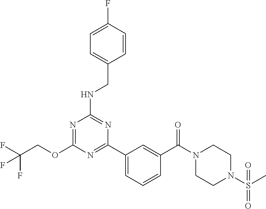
O(C1=NC(NCC2=CC=C(F)C=C2)=NC(C2=CC=CC(C(N3CCN(S(C)(=O)=O)CC3)=O)=C2)=N1)CC(F)(F)F
